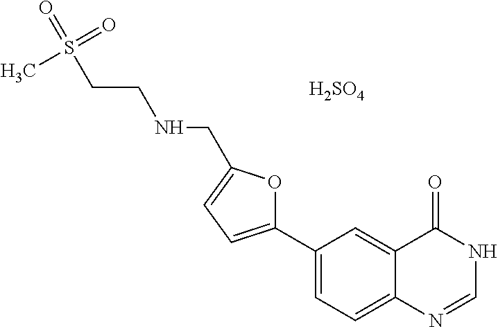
C1(C2=CC=C(CNCCS(=O)(C)=O)O2)=CC=C2C(=C1)C(=O)NC=N2.[H2SO4]
